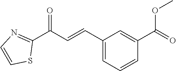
C1(C=CC(C2=NC=CS2)=O)=CC=CC(C(=O)OC)=C1
